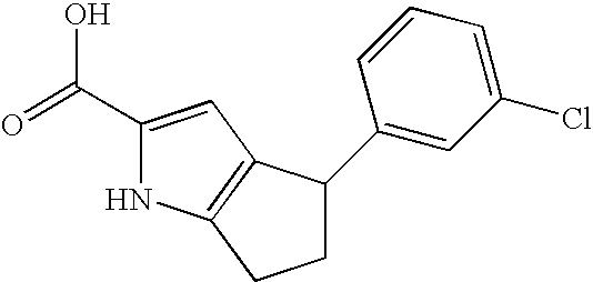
C1(C(=O)O)=CC2=C(N1)CCC2C1=CC(Cl)=CC=C1
